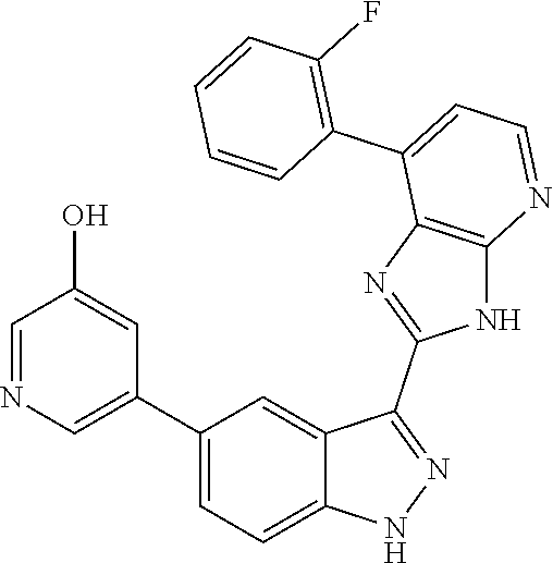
C1(C2=CC=C3C(=C2)C(C2=NC4=C(N2)N=CC=C4C2=C(F)C=CC=C2)=NN3)=CN=CC(O)=C1
